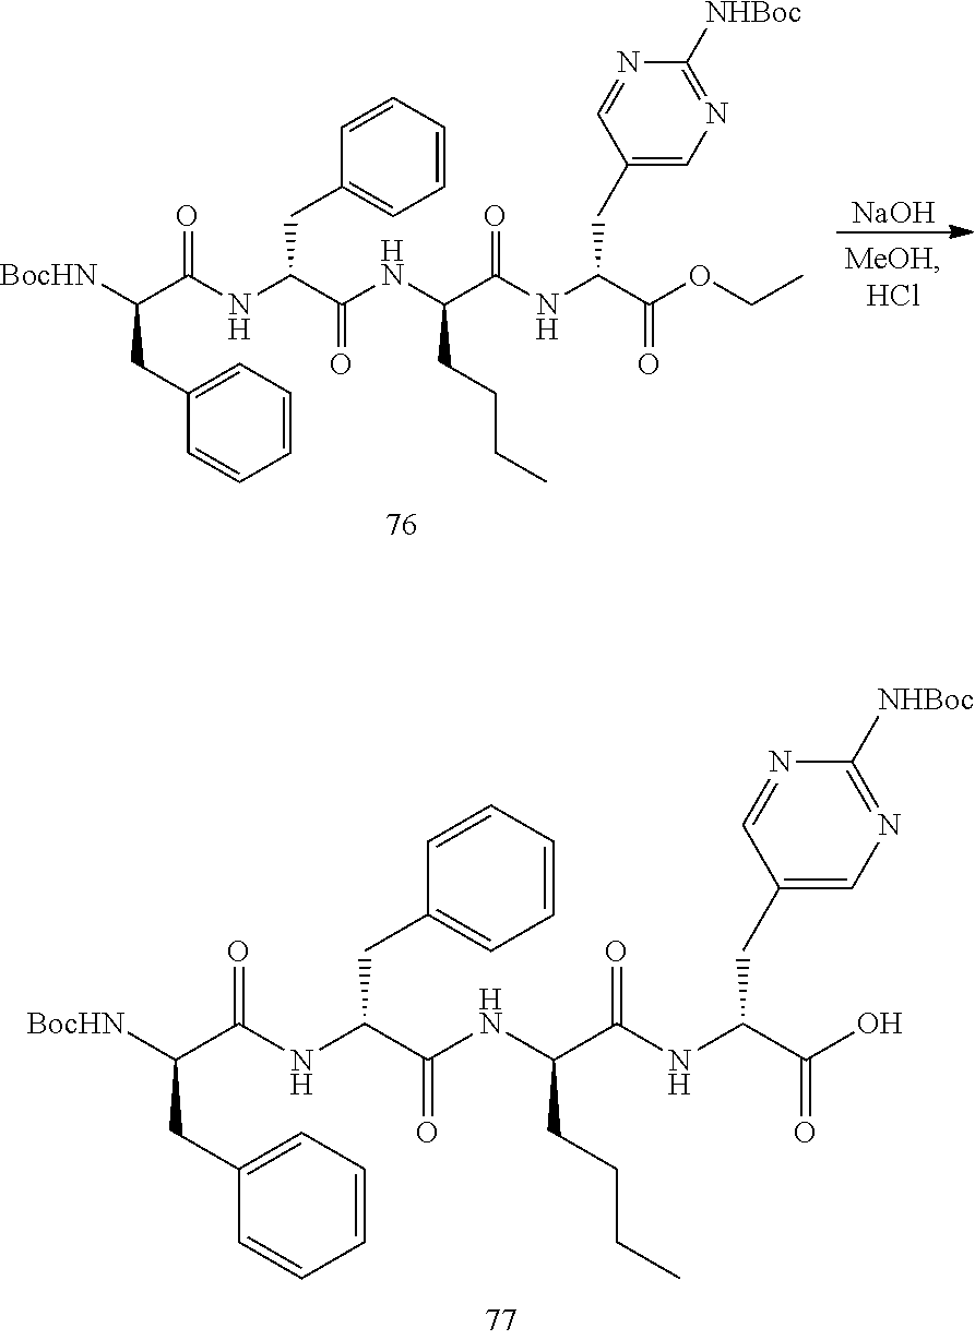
C(CC1=CC=CC=C1)(C(NC(C(NC(C(=O)OCC)CC1=CN=C([NHBoc])N=C1)=O)CCCC)=O)NC(C([BocHN])CC1=CC=CC=C1)=O.[NaOH].C(CC1=CC=CC=C1)(C(NC(C(NC(C(=O)O)CC1=CN=C([NHBoc])N=C1)=O)CCCC)=O)NC(C([BocHN])CC1=CC=CC=C1)=O
